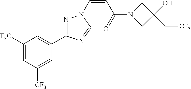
C1([F3C])=CC([CF3])=CC(C2=NN(C=CC(N3CC(O)(C[CF3])C3)=O)C=N2)=C1
